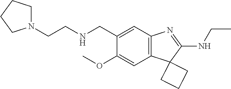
C1(OC)=CC2=C(C=C1CNCCN1CCCC1)N=C(NCC)C21CCC1
